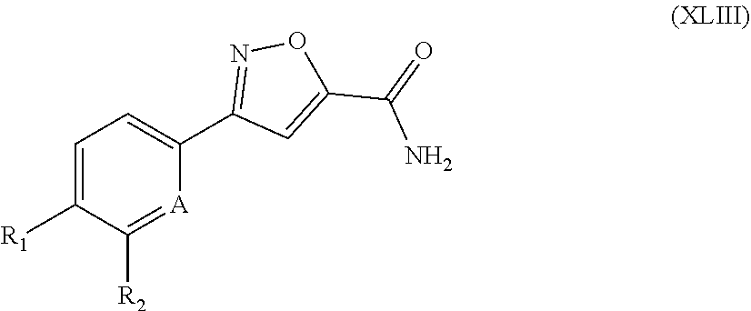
C1=C([R1])C([R2])=[A]C(C2=NOC(C(=O)N)=C2)=C1
